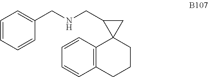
C1=C(CNCC2C3(C4=C(CCC3)C=CC=C4)C2)C=CC=C1
